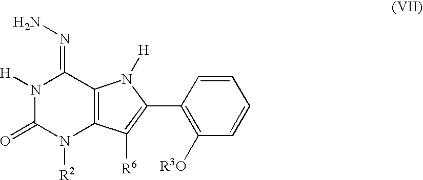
N1([H])C(=O)N([R2])C2=C(C1=NN)N([H])C(C1=C([R3O])C=CC=C1)=C2[R6]
